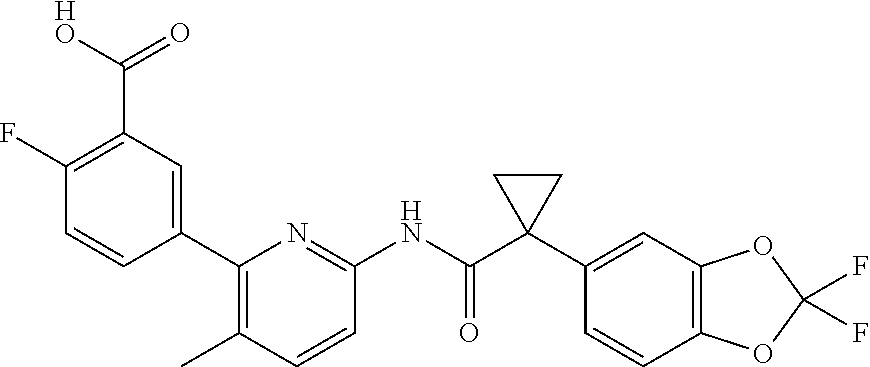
C1(F)=C(C([HO])=O)C=C(C2=C(C)C=CC(NC(C3(C4=CC5=C(C=C4)OC(F)(F)O5)CC3)=O)=N2)C=C1
